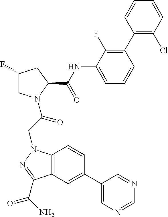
C1(C2=C(F)C(NC(C3CC(F)CN3C(=O)CN3C4=C(C=C(C5=CN=CN=C5)C=C4)C(C(=O)N)=N3)=O)=CC=C2)=C(Cl)C=CC=C1
